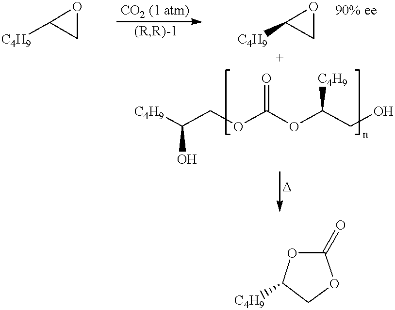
C1OC1[C4H9].C1OC1[C4H9].[C4H9]C(COC(OC(CO)[C4H9])=O)O.C1(=O)OC([C4H9])CO1
